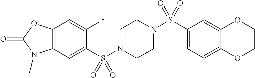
C1(F)=CC2=C(C=C1S(N1CCN(S(C3=CC=C4C(=C3)OCCO4)(=O)=O)CC1)(=O)=O)N(C)C(=O)O2
